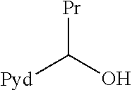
[Pr]C(O)[Pyd]
